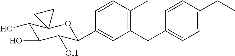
C1(CC2=CC=C(CC)C=C2)=C(C)C=CC(C2C(O)C(O)C(O)C3(O2)CC3)=C1
